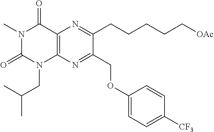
C12=C(N=C(COC3=CC=C([CF3])C=C3)C(CCCCC[OAc])=N1)N(CC(C)C)C(=O)N(C)C2=O
